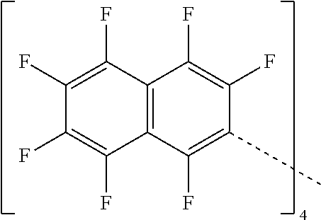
C1(F)=C(F)C2=C(C(F)=C1F)C(F)=C(C)C(F)=C2F
